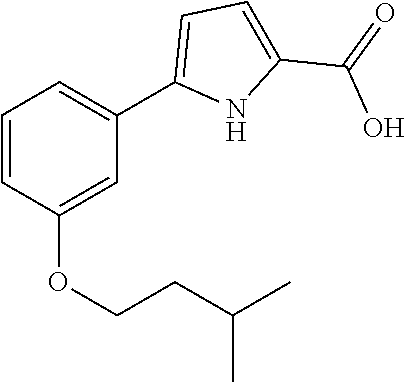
C1=CC(OCCC(C)C)=CC(C2=CC=C(C(=O)O)N2)=C1
